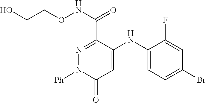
C(C1=NN([Ph])C(=O)C=C1NC1=CC=C(Br)C=C1F)(NOCCO)=O
